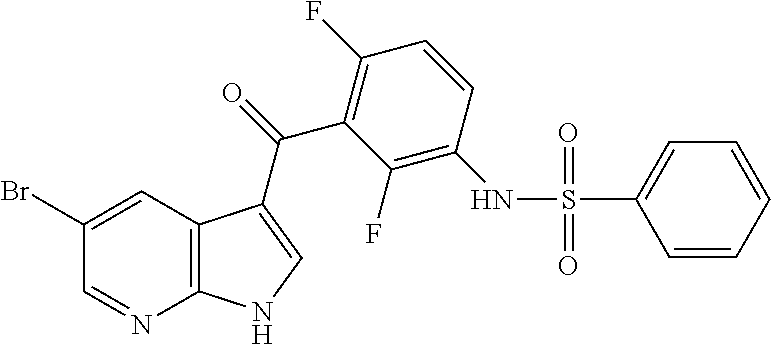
C12=C(C=C(Br)C=N1)C(C(=O)C1=C(F)C=CC(NS(C3=CC=CC=C3)(=O)=O)=C1F)=CN2
